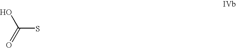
OC(=O)S
